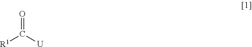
O=C([R1])[U]
